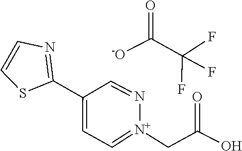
C1(C2=CC=[N+](CC(=O)O)N=C2)=NC=CS1.C(C(F)(F)F)([-O])=O
